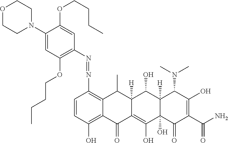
C1=CC(O)=C2C(=C1N=NC1=C(OCCCC)C=C(N3CCOCC3)C(OCCCC)=C1)C(C)C1([H])C(=C(O)C3(O)C([H])(C1O)C(N(C)C)C(O)=C(C(N)=O)C3=O)C2=O
